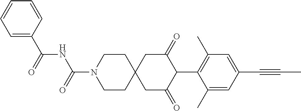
C1CN(C(=O)NC(C2=CC=CC=C2)=O)CCC12CC(=O)C(C1=C(C)C=C(C#CC)C=C1C)C(=O)C2
